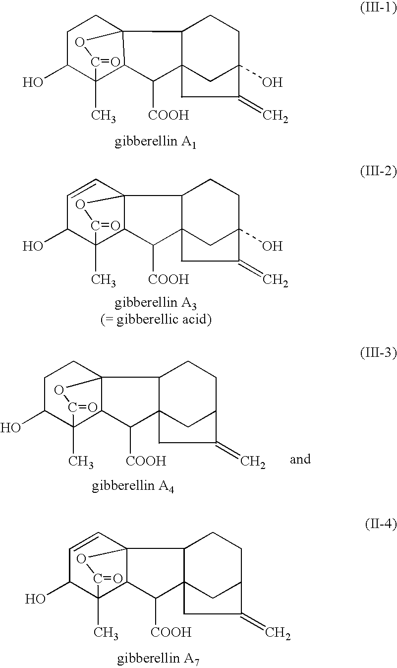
C1=CC23C(C(C)(C1O)C(=O)O2)C([COOH])C1(C)C3CCC(C=C)(O)C1.C1C(O)C2(C)C3C([COOH])C4(C)C(CCC(O)(C=C)C4)C3(C1)OC2=O.C1=CC23C(C(C)(C1O)C(=O)O2)C([COOH])C1(C)C3CCC(C=C)C1.C1C(O)C2(C)C3C(C1)(C1C(C)(C3[COOH])CC(C=C)CC1)OC2=O
